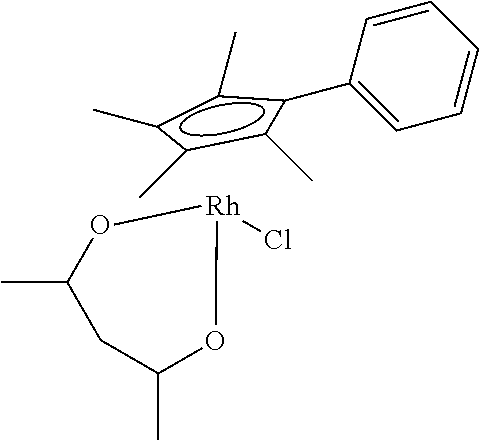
CC1CC(C)O[Rh](Cl)O1.c1(C)c(C)c(C)c(C2=CC=CC=C2)c1C
